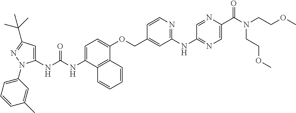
N(C1=CC=C(OCC2=CC(NC3=NC=C(C(=O)N(CCOC)CCOC)N=C3)=NC=C2)C2=C1C=CC=C2)C(=O)NC1=CC(C(C)(C)C)=NN1C1=CC=CC(C)=C1
